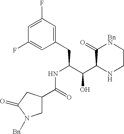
C1C(C(NC(CC2=CC(F)=CC(F)=C2)C(C2NCC[BnN]C2=O)O)=O)CC(=O)N1[Bn]
